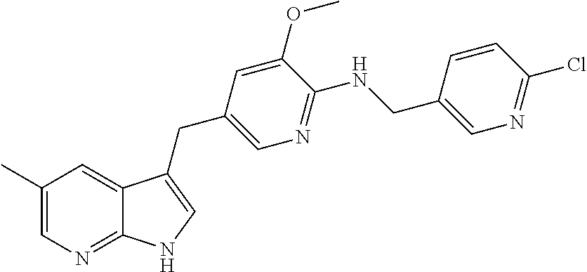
C1(C)=CN=C2C(=C1)C(CC1=CN=C(NCC3=CN=C(Cl)C=C3)C(OC)=C1)=CN2
